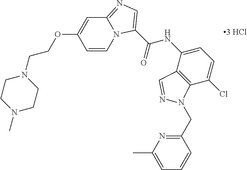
C(=O)(NC1=CC=C(Cl)C2=C1C=NN2CC1=NC(C)=CC=C1)C1=CN=C2C=C(OCCN3CCN(C)CC3)C=CN21
